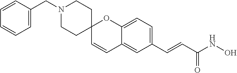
C12(C=CC3=CC(C=CC(NO)=O)=CC=C3O1)CCN(CC1=CC=CC=C1)CC2
